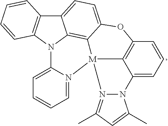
C12=CC=C3C4=C1N(C1=C2C=CC=C1)C1=CC=CC=N1[M]41C2=C(C=CC=C2N2N1=C(C)C=C2C)O3
